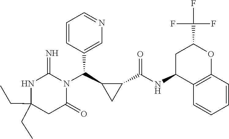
C(C1(CC)NC(=N)N(C(C2C(C(NC3C4=C(OC(C(F)(F)F)C3)C=CC=C4)=O)C2)C2=CN=CC=C2)C(=O)C1)C
